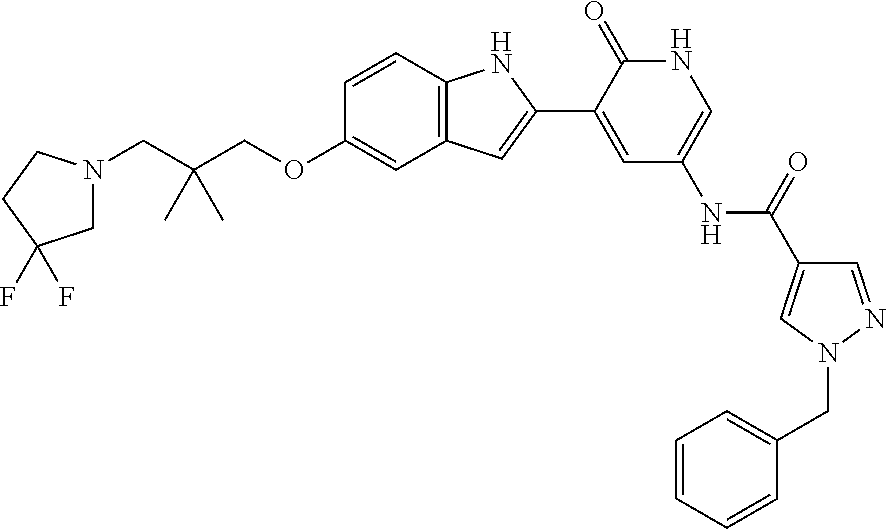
C(OC1=CC2=C(C=C1)NC(C1=CC(NC(C3=CN(CC4=CC=CC=C4)N=C3)=O)=CNC1=O)=C2)C(CN1CC(F)(F)CC1)(C)C
